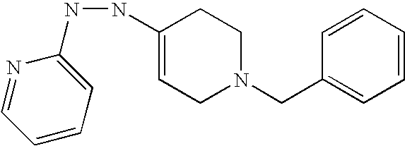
C1=CC=C(NNC2=CCN(CC3=CC=CC=C3)CC2)N=C1
